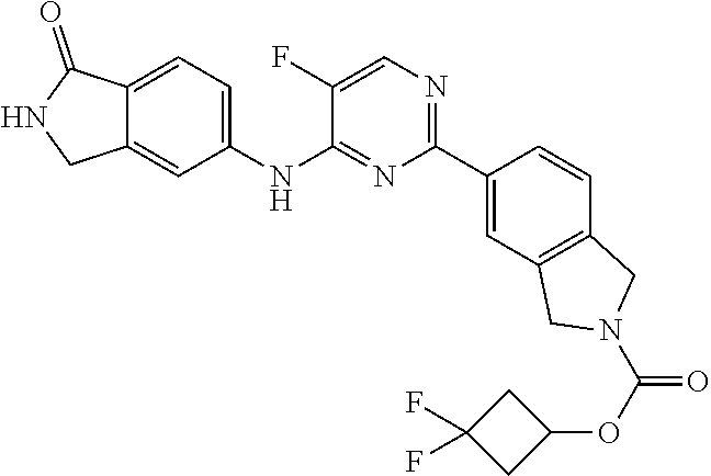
C1(NC2=NC(C3=CC4=C(C=C3)CN(C(OC3CC(F)(F)C3)=O)C4)=NC=C2F)=CC=C2C(=C1)CNC2=O
